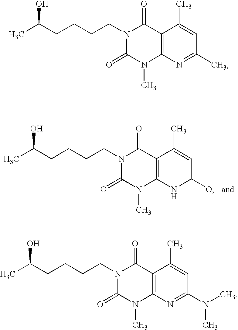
CC(CCCCN1C(=O)N(C)C2=C(C1=O)C(C)=CC(O)N2)O.CC(CCCCN1C(=O)N(C)C2=C(C1=O)C(C)=CC(C)=N2)O.CC(CCCCN1C(=O)N(C)C2=C(C1=O)C(C)=CC(N(C)C)=N2)O
